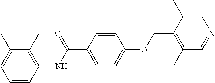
C1=CC(NC(C2=CC=C(OCC3=C(C)C=NC=C3C)C=C2)=O)=C(C)C(C)=C1
